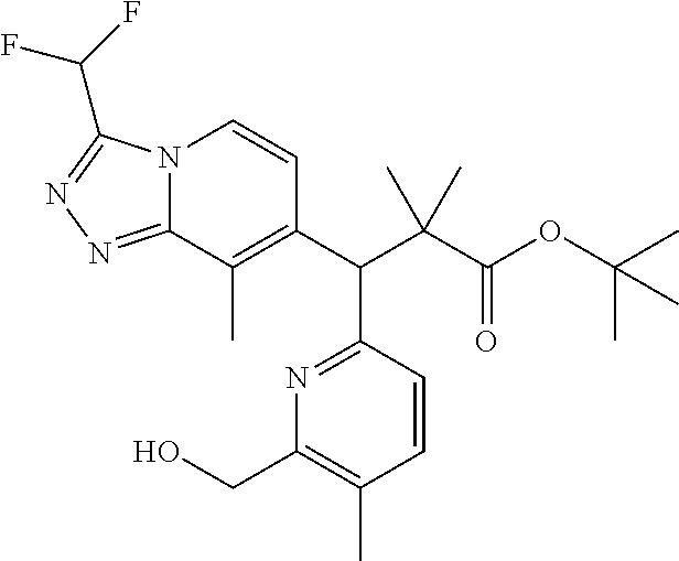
C1(C(C(C(OC(C)(C)C)=O)(C)C)C2=NC(CO)=C(C)C=C2)=C(C)C2=NN=C(C(F)F)N2C=C1
